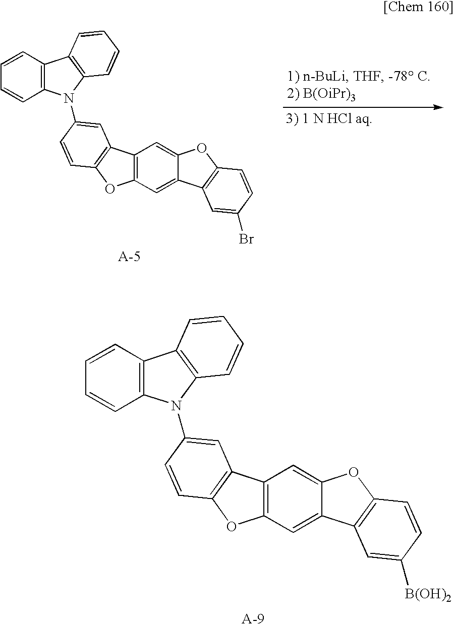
C12=C(C=C3C(=C1)OC1=C3C=C([B(OH)2])C=C1)OC1=C2C=C(N2C3=C(C4=C2C=CC=C4)C=CC=C3)C=C1.C12=C(C=C3C(=C1)OC1=C3C=C(Br)C=C1)OC1=C2C=C(N2C3=C(C4=C2C=CC=C4)C=CC=C3)C=C1
